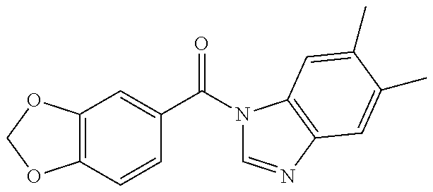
C12=C(OCO1)C=C(C(N1C=NC3=C1C=C(C)C(C)=C3)=O)C=C2
